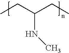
CCC(CC)NC
